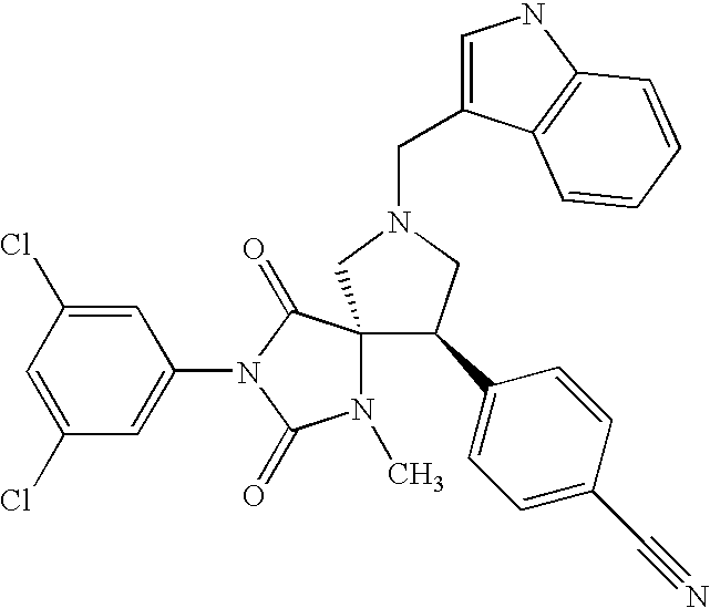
C1=C(Cl)C=C(N2C(=O)C3(N(C)C2=O)C(C2=CC=C(C#N)C=C2)CN(CC2=CNC4=C2C=CC=C4)C3)C=C1Cl
